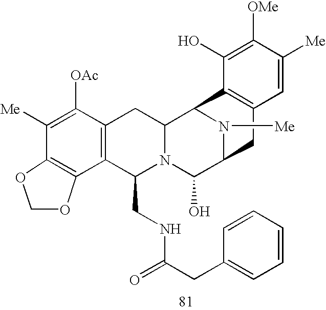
C1([Me])=C([OAc])C2=C(C(CNC(CC3=CC=CC=C3)=O)N3C(C2)C2N([Me])C(C3O)CC3=C2C(O)=C([OMe])C([Me])=C3)C2=C1OCO2
